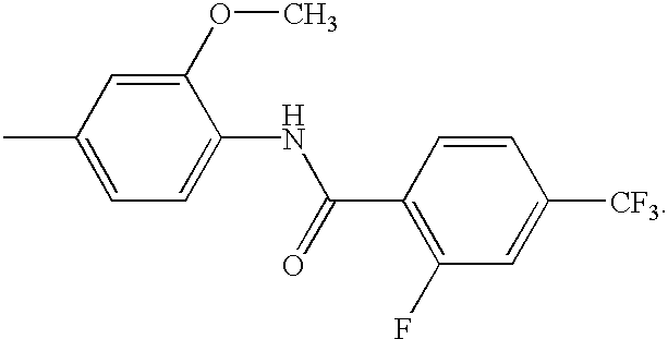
C1(C)=CC=C(NC(C2=C(F)C=C([CF3])C=C2)=O)C(OC)=C1
